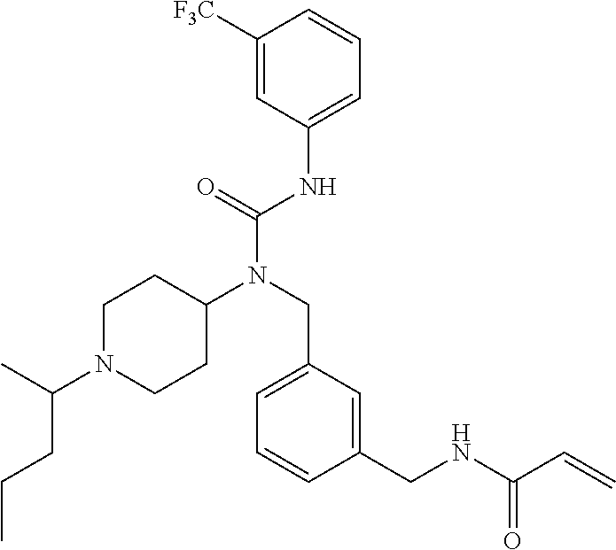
C1([F3C])=CC(NC(N(CC2=CC=CC(CNC(C=C)=O)=C2)C2CCN(C(C)CCC)CC2)=O)=CC=C1
